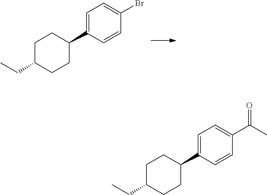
C1C(CC)CCC(C2=CC=C(Br)C=C2)C1.C1C(CC)CCC(C2=CC=C(C(C)=O)C=C2)C1
